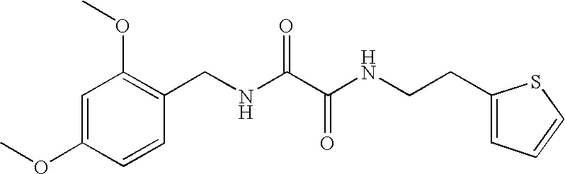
C1=CC(OC)=CC(OC)=C1CNC(C(NCCC1=CC=CS1)=O)=O
